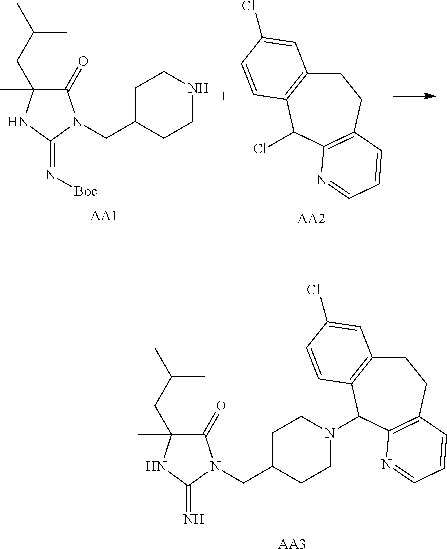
C1(=O)C(CC(C)C)(C)NC(=N[Boc])N1CC1CCNCC1.[AA1].C1C2=C(C(Cl)C3=C(C1)C=CC=N3)C=CC(Cl)=C2.[AA2].[AA3].C1(=O)C(CC(C)C)(C)NC(=N)N1CC1CCN(C2C3=C(CCC4=C2N=CC=C4)C=C(Cl)C=C3)CC1
